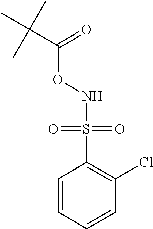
N(OC(=O)C(C)(C)C)S(C1=C(Cl)C=CC=C1)(=O)=O
